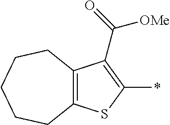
C12=C(C(C(=O)[OMe])=C(*)S1)CCCCC2
